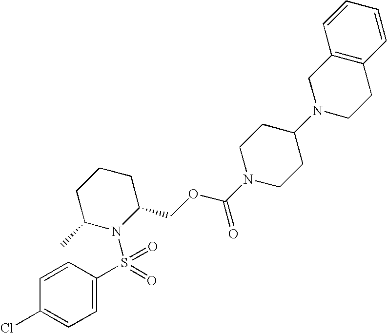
C1=C(S(N2C(COC(N3CCC(N4CCC5=C(C4)C=CC=C5)CC3)=O)CCCC2C)(=O)=O)C=CC(Cl)=C1
